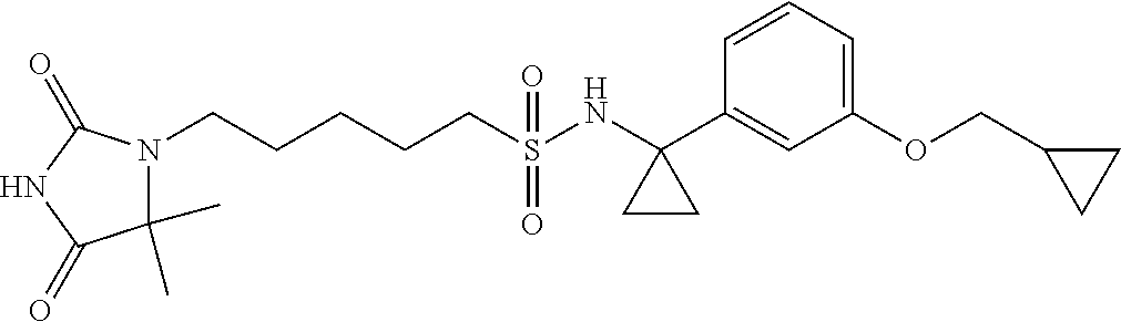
C(S(NC1(C2=CC(OCC3CC3)=CC=C2)CC1)(=O)=O)CCCCN1C(C)(C)C(=O)NC1=O
